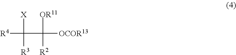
[X]C([R4])([R3])C([OR11])([R2])[OCOR13]
